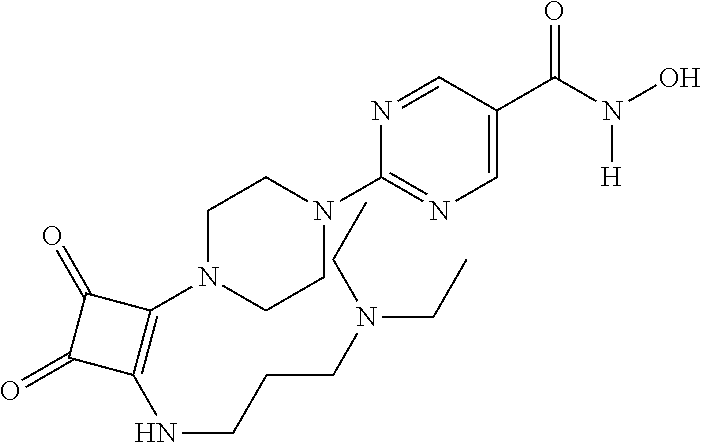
C1(C(N([H])O)=O)=CN=C(N2CCN(C3=C(NCCCN(CC)CC)C(=O)C3=O)CC2)N=C1
